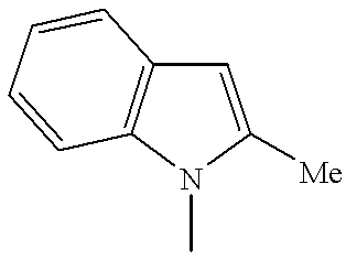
C1=C([Me])N(C)C2=C1C=CC=C2
